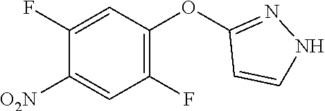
C1(OC2=C(F)C=C([O2N])C(F)=C2)=NNC=C1
